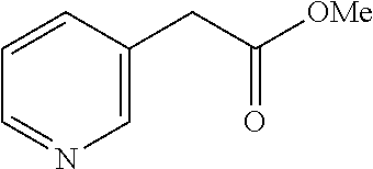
C1=CC=NC=C1CC([OMe])=O
